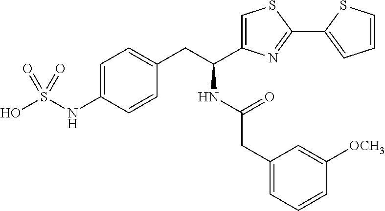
OS(NC1=CC=C(CC(NC(CC2=CC=CC([OCH3])=C2)=O)C2=CSC(C3=CC=CS3)=N2)C=C1)(=O)=O
